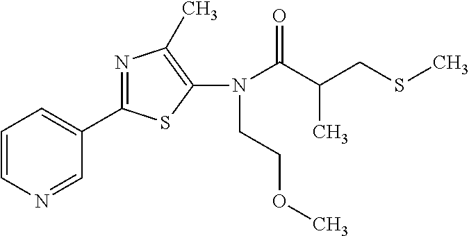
C1(C2=NC(C)=C(N(C(C(CSC)C)=O)CCOC)S2)=CC=CN=C1
